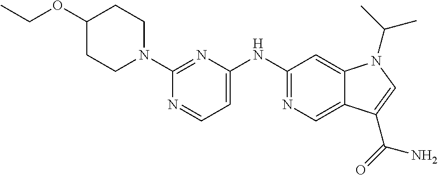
C1(N2CCC(OCC)CC2)=NC(NC2=NC=C3C(=C2)N(C(C)C)C=C3C(N)=O)=CC=N1
